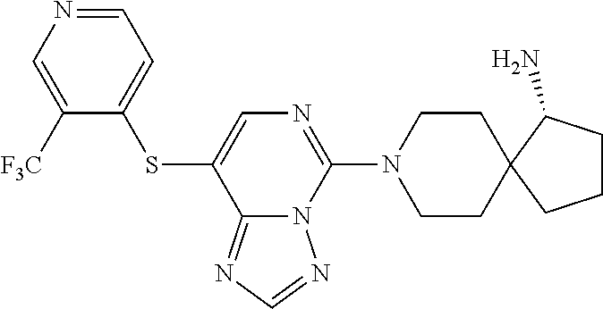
C1CN(C2=NC=C(SC3=CC=NC=C3[F3C])C3=NC=NN23)CCC12C(N)CCC2
